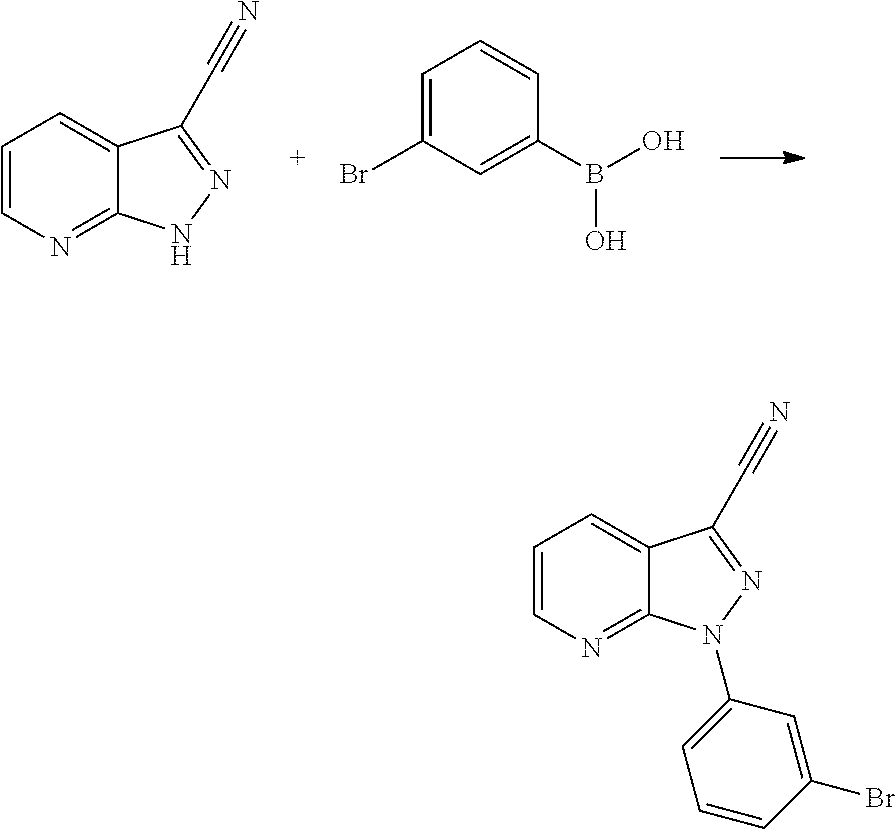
C1=CN=C2C(=C1)C(C#N)=N[N H]2.C1=C(Br)C=C(B(O)O)C=C1.C1=CN=C2C(=C1)C(C#N)=NN2C1=CC=CC(Br)=C1
